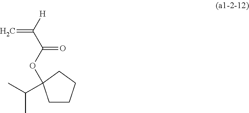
O(C(C([H])=C)=O)C1(C(C)C)CCCC1
